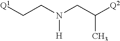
[Q1]CCN(CC([Q2])C)[H]
